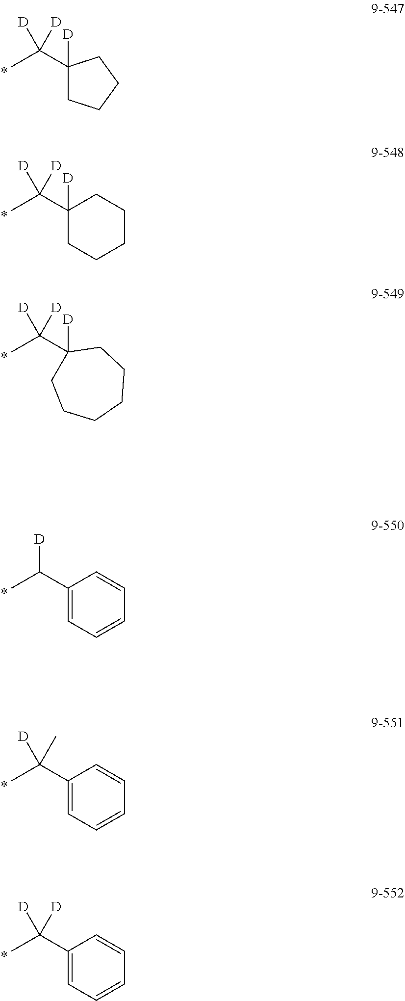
C(C)(C1([D])CCCC1)([D])[D].C(C)(C1([D])CCCCC1)([D])[D].C(C)(C1([D])CCCCCC1)([D])[D].C(C)(C1=CC=CC=C1)([D])[D].C(C)(C1=CC=CC=C1)([D])C.C(C)(C1=CC=CC=C1)[D]
